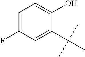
C1=C(F)C=C(C(C)(C)C)C(O)=C1
